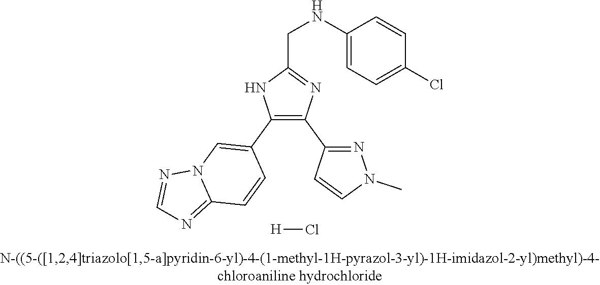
C1(NCC2=NC(C3=NN(C)C=C3)=C(C3=CN4C(=NC=N4)C=C3)N2)=CC=C(Cl)C=C1.[H]Cl
